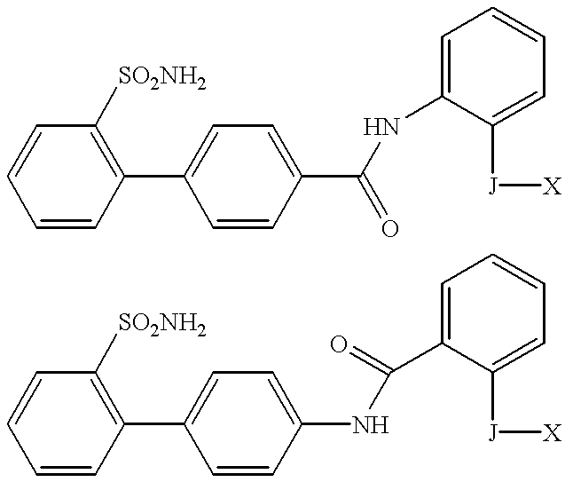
C1=CC=CC(C2=CC=C(C(=O)NC3=CC=CC=C3[J][X])C=C2)=C1[SO2NH2].C1=CC=CC(C2=CC=C(NC(C3=CC=CC=C3[J][X])=O)C=C2)=C1[SO2NH2]
